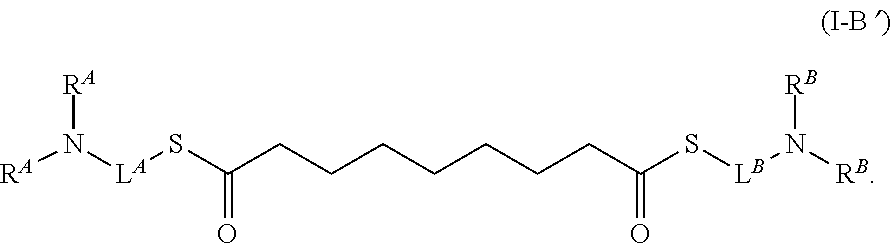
[RA]N([LA]SC(CCCCCCCC(S[LB]N([RB])[RB])=O)=O)[RA]
